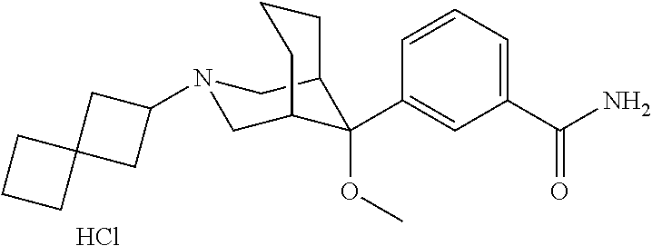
C1(C(N)=O)=CC=CC(C2(OC)C3CN(C4CC5(C4)CCC5)CC2CCC3)=C1.Cl
